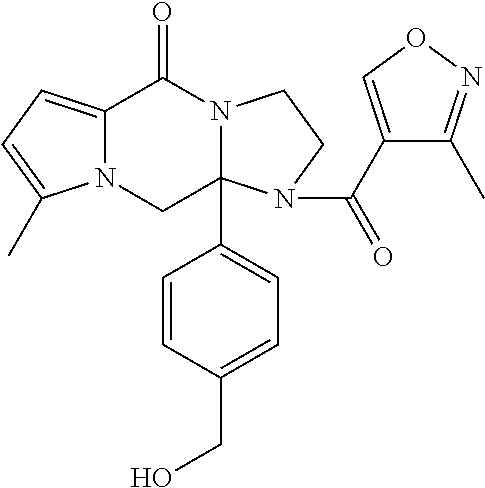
C12=CC=C(C)N1CC1(C3=CC=C(CO)C=C3)N(C2=O)CCN1C(C1=CON=C1C)=O
